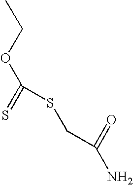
CCOC(=S)SCC(=O)N
